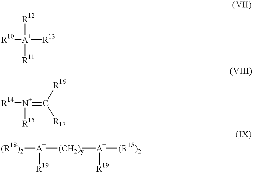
[R10][A+]([R13])([R12])[R11].[R14][N+](=C([R17])[R16])[R15].[(R18)2][A+]([(CH2)y][A+]([(R15)2])[R19])[R19]
